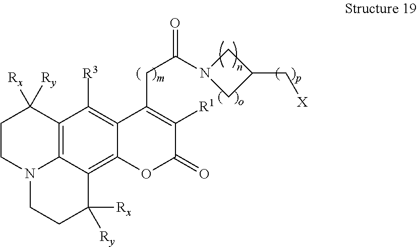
C12=C3C(=C4C(=C1[R3])C(CC(N1CC(C[X])C1)=O)=C([R1])C(=O)O4)C([Rx])([Ry])CCN3CCC2([Rx])[Ry]
